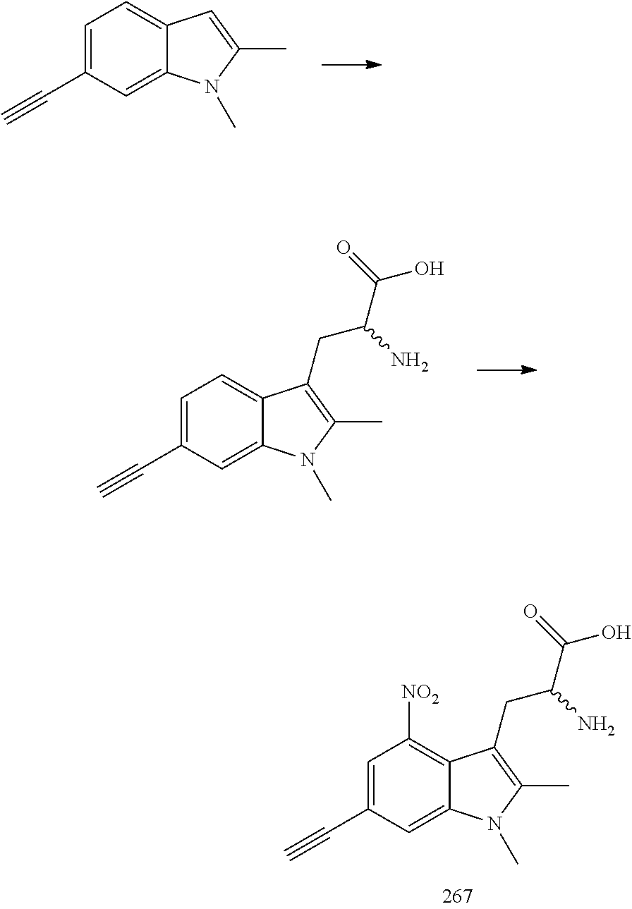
C12=CC=C(C#C)C=C1N(C)C(C)=C2.C12=CC=C(C#C)C=C1N(C)C(C)=C2CC(C(O)=O)N.C12=C([NO2])C=C(C#C)C=C1N(C)C(C)=C2CC(C(O)=O)N
